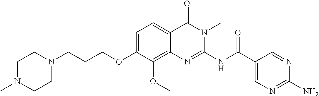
C1=C(OCCCN2CCN(C)CC2)C(OC)=C2C(=C1)C(=O)N(C)C(NC(C1=CN=C(N)N=C1)=O)=N2
